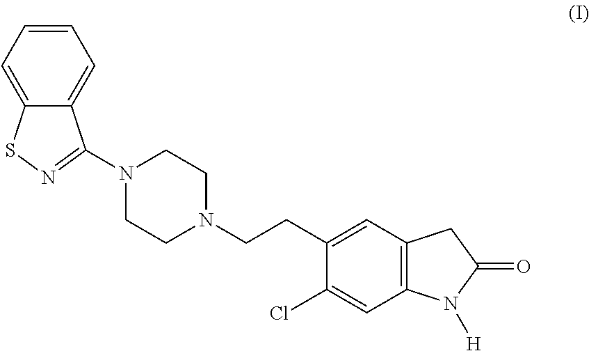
C1=CC=C2C(=C1)C(N1CCN(CCC3=CC4=C(C=C3Cl)N([H])C(=O)C4)CC1)=NS2
